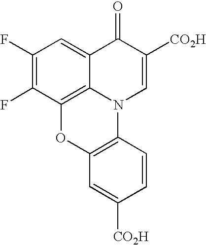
C1(F)=C(F)C2=C3C(=C1)C(=O)C([CO2H])=CN3C1=C(O2)C=C([CO2H])C=C1
